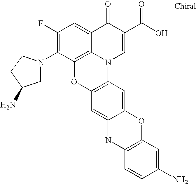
C1(F)=C(N2CC(N)CC2)C2=C3C(=C1)C(=O)C(C(O)=O)=CN3C1=C(O2)C=C2C(=C1)OC1=C(N2)C=CC(N)=C1
